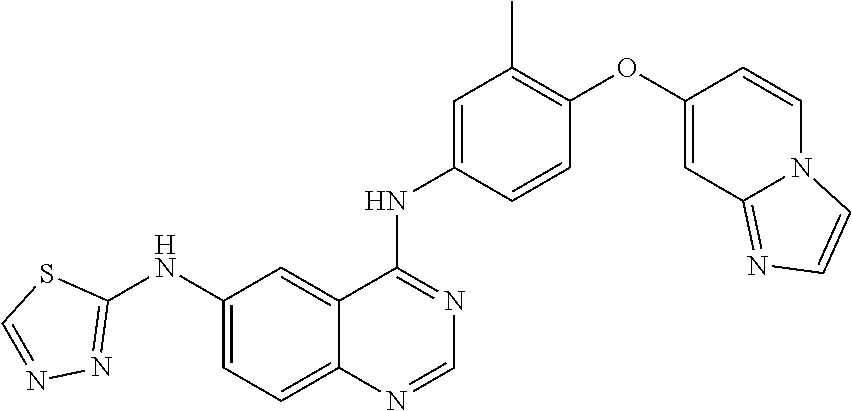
C1=NC2=CC=C(NC3=NN=CS3)C=C2C(NC2=CC(C)=C(OC3=CC4=NC=CN4C=C3)C=C2)=N1
